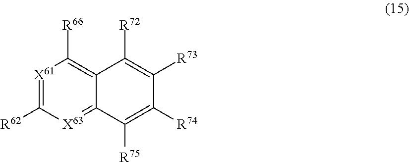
[X61]1=C([R62])[X63]=C2C(=C1[R66])C([R72])=C([R73])C([R74])=C2[R75]
